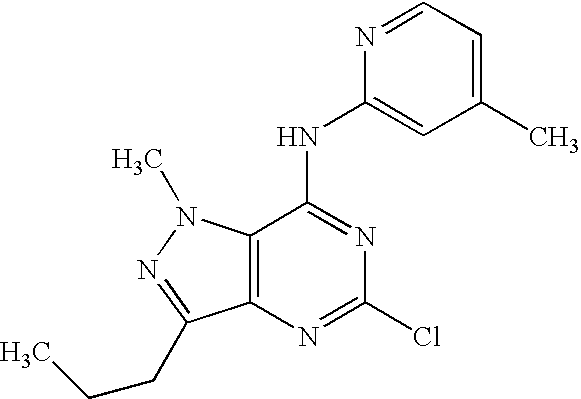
C12=C(N=C(Cl)N=C1NC1=CC(C)=CC=N1)C(CCC)=NN2C
